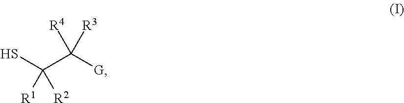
[R1]C([R2])(S)C([R3])([R4])[G]
